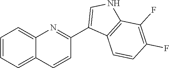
C1=CC=C2C(=C1)N=C(C1=CNC3=C1C=CC(F)=C3F)C=C2
